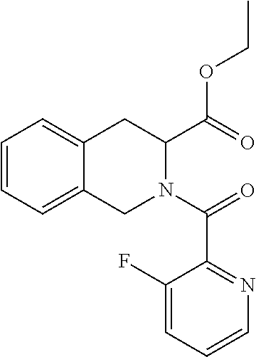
C1=CC=C2C(=C1)CC(C(OCC)=O)N(C(=O)C1=NC=CC=C1F)C2
